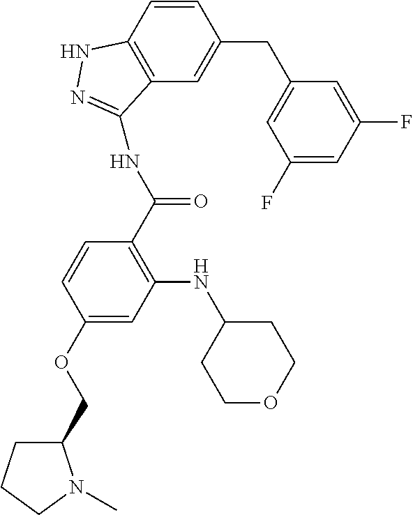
C1(CC2=CC(F)=CC(F)=C2)=CC2=C(C=C1)NN=C2NC(C1=C(NC2CCOCC2)C=C(OCC2CCCN2C)C=C1)=O
